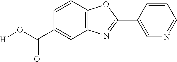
C1=CC2=C(C=C1C(O[H])=O)N=C(C1=CN=CC=C1)O2
